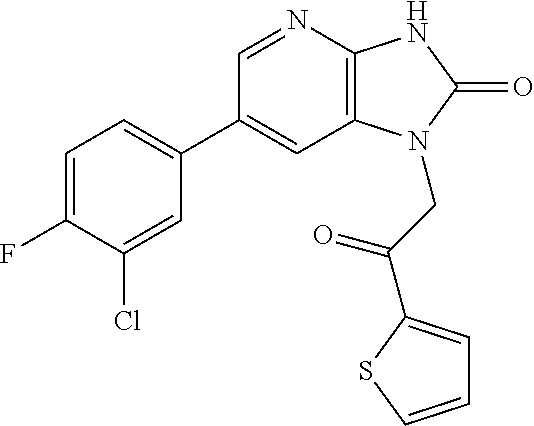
C1(C2=CC=C(F)C(Cl)=C2)=CC2=C(N=C1)NC(=O)N2CC(=O)C1=CC=CS1
